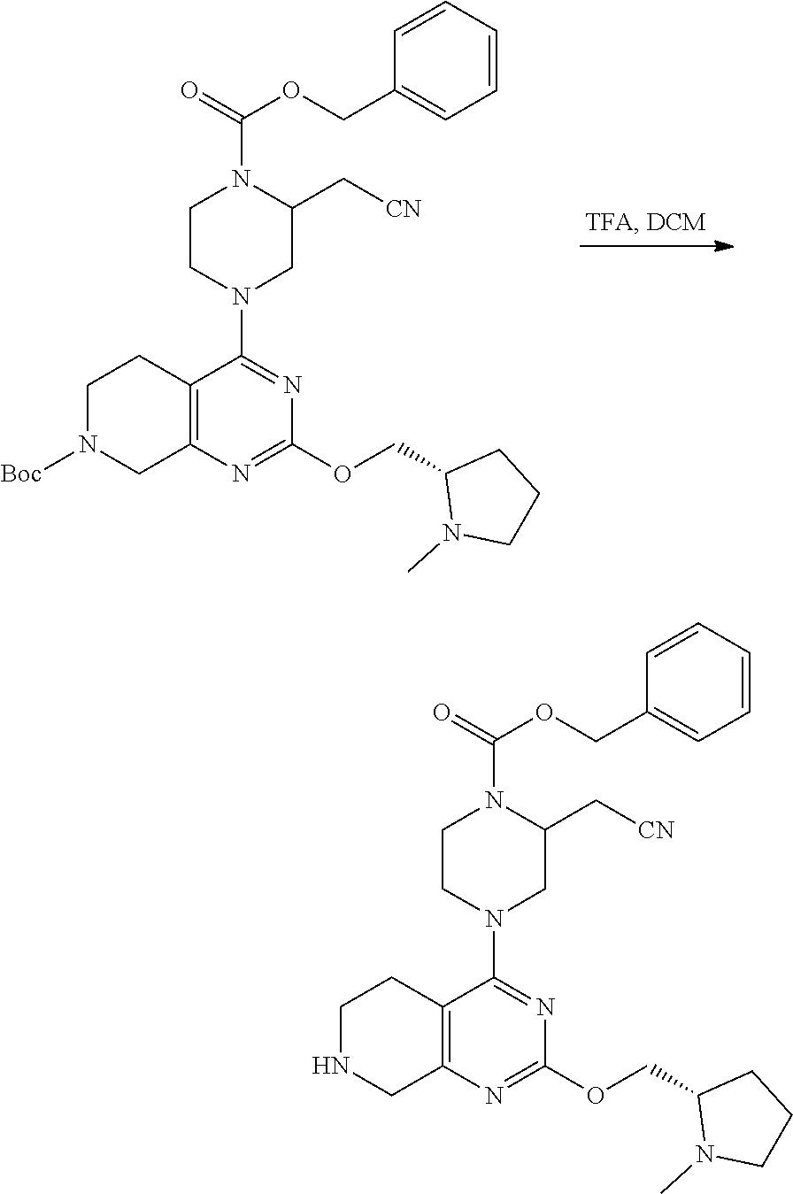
C12=C(N=C(OCC3N(C)CCC3)N=C1N1CC(C[CN])N(C(=O)OCC3=CC=CC=C3)CC1)CN([Boc])CC2.C12=C(N=C(OCC3N(C)CCC3)N=C1N1CC(C[CN])N(C(=O)OCC3=CC=CC=C3)CC1)CNCC2
